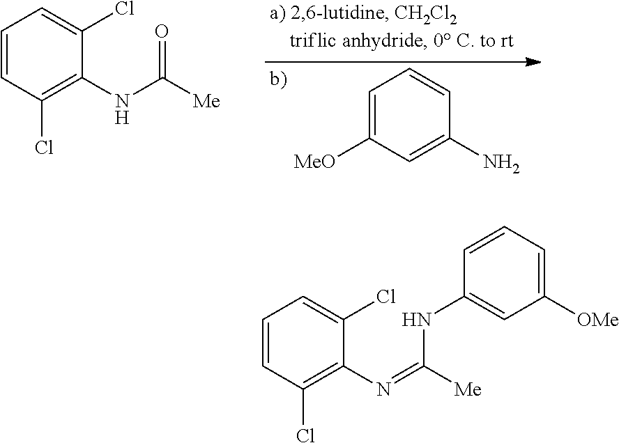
C1=C([MeO])C=C(N)C=C1.C1=CC(Cl)=C(NC([Me])=O)C(Cl)=C1.C1=CC(Cl)=C(N=C([Me])NC2=CC([OMe])=CC=C2)C(Cl)=C1
